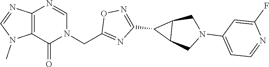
C12=C(N=CN(CC3=NC(C4C5C4CN(C4=CC=NC(F)=C4)C5)=NO3)C1=O)N=CN2C
